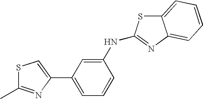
C1(C)=NC(C2=CC=CC(NC3=NC4=CC=CC=C4S3)=C2)=CS1
